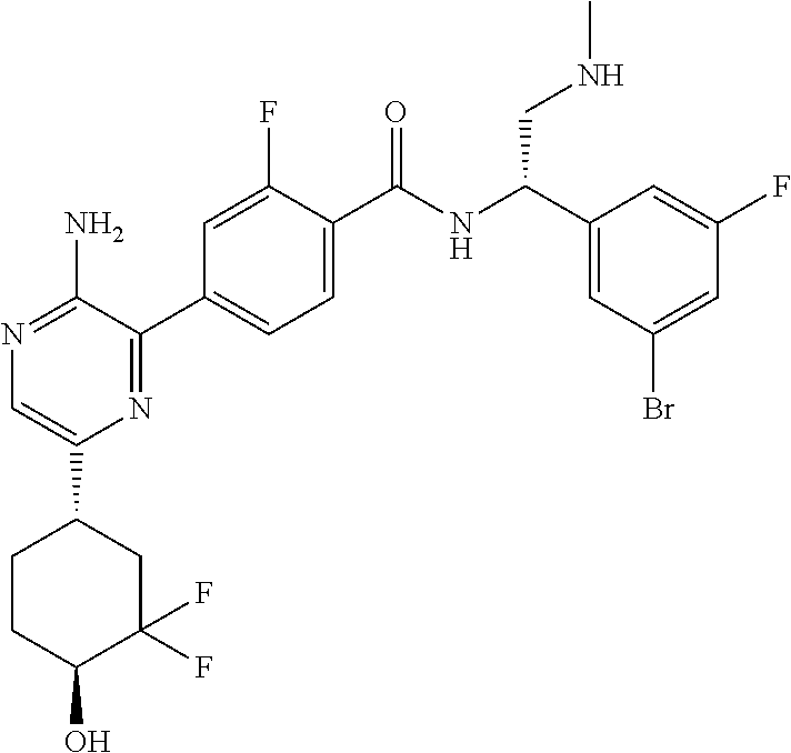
N1=C(N)C(C2=CC=C(C(NC(C3=CC(Br)=CC(F)=C3)CNC)=O)C(F)=C2)=NC(C2CCC(O)C(F)(F)C2)=C1
